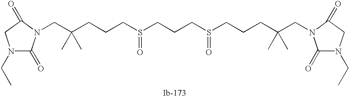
C(CS(=O)CCCS(=O)CCCC(CN1C(=O)N(CC)CC1=O)(C)C)CC(CN1C(=O)N(CC)CC1=O)(C)C
